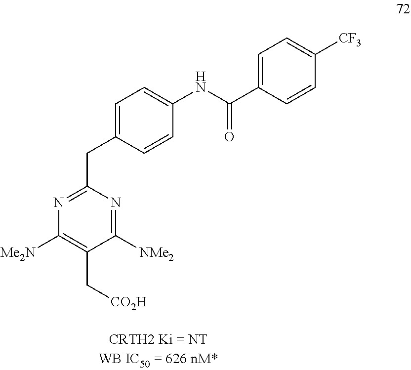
N1=C(CC2=CC=C(NC(C3=CC=C([CF3])C=C3)=O)C=C2)N=C([NMe2])C(C[CO2H])=C1[Me2N]
